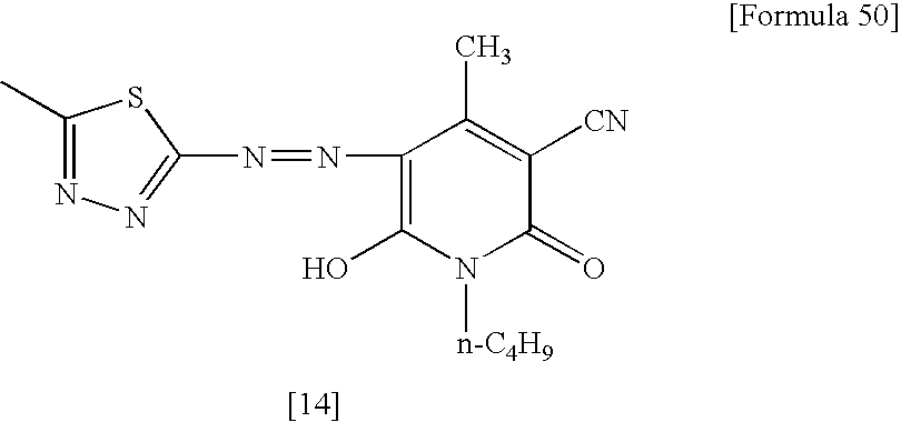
C1(C)=NN=C(N=NC2=C(O)N([n-C4H9])C(=O)C([CN])=C2C)S1
